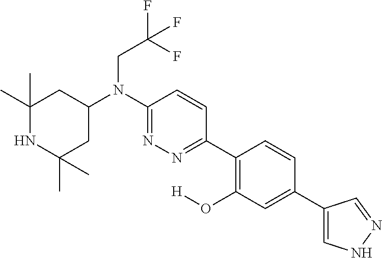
C1(C)(C)NC(C)(C)CC(N(C2=NN=C(C3=C(O[H])C=C(C4=CNN=C4)C=C3)C=C2)CC(F)(F)F)C1
